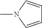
CN1C=CC=C1
